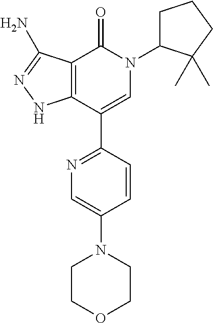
C12=C(C(C3=NC=C(N4CCOCC4)C=C3)=CN(C3CCCC3(C)C)C1=O)NN=C2N
